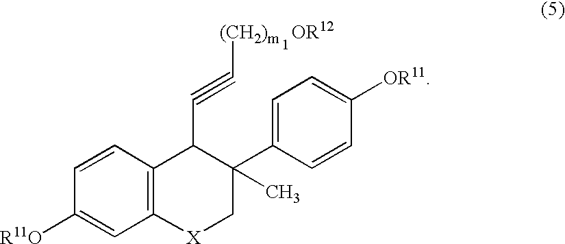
C12=C(C=CC([R11O])=C1)C(C#C[(CH2)m])C(C1=CC=C([OR11])C=C1)(C)C[X]2.[OR12]
